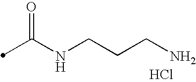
C(NCCCN)(C)=O.Cl
